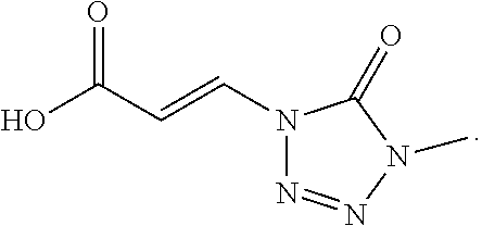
N1(C=CC(O)=O)N=NN(C)C1=O
